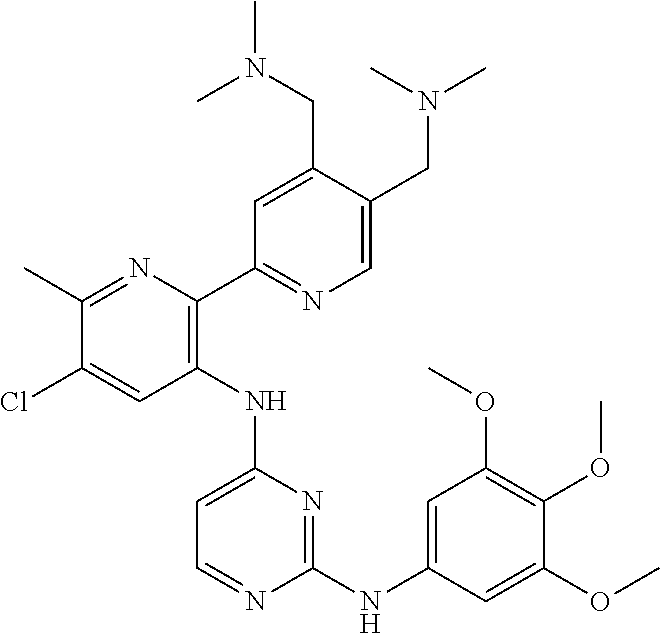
C1(C)=NC(C2=NC=C(CN(C)C)C(CN(C)C)=C2)=C(NC2=CC=NC(NC3=CC(OC)=C(OC)C(OC)=C3)=N2)C=C1Cl
